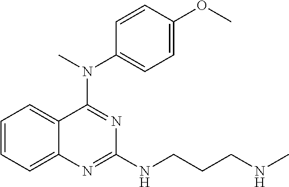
C1=CC=C2C(=C1)C(N(C)C1=CC=C(OC)C=C1)=NC(NCCCNC)=N2
